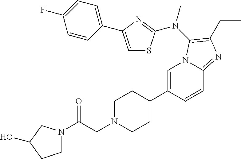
C1=C(C2CCN(CC(N3CCC(O)C3)=O)CC2)C=CC2=NC(CC)=C(N(C)C3=NC(C4=CC=C(F)C=C4)=CS3)N12
